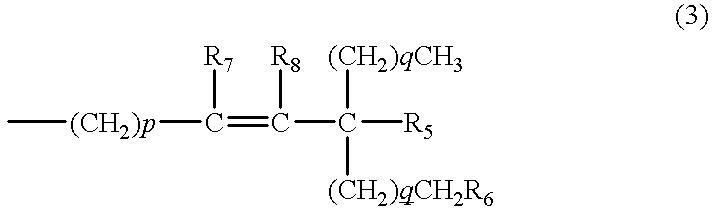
C[(CH2)p]C(=C(C([R5])([(CH2)qCH3])[(CH2)qCH2R6])[R8])[R7]
